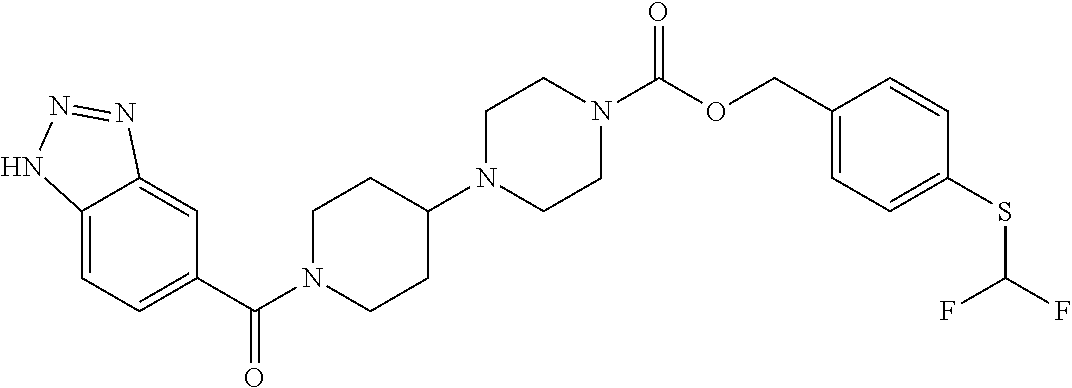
C12=CC=C(C(N3CCC(N4CCN(C(OCC5=CC=C(SC(F)F)C=C5)=O)CC4)CC3)=O)C=C1N=NN2
